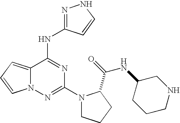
C12=CC=CN1N=C(N1CCCC1C(=O)NC1CCCNC1)N=C2NC1=NNC=C1
